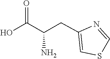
N1=CSC=C1CC(C(O)=O)N
